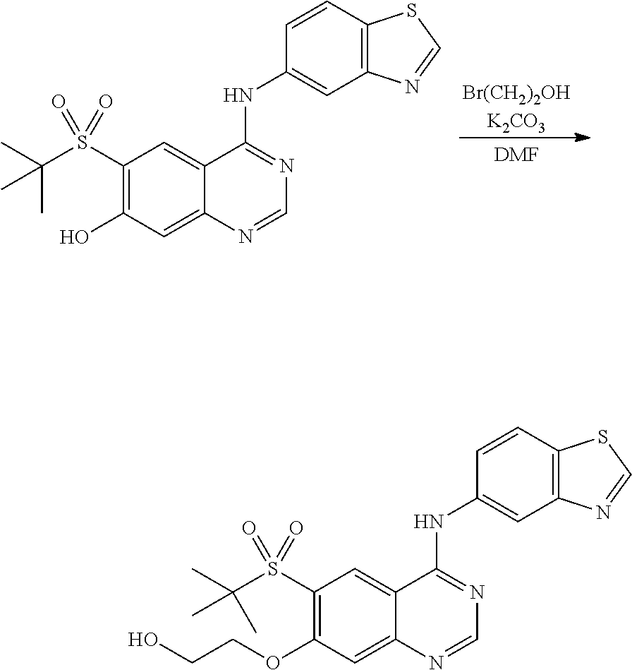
[Br(CH2)2OHK2CO3].C1(S(C(C)(C)C)(=O)=O)=C(O)C=C2C(=C1)C(NC1=CC3=C(C=C1)SC=N3)=NC=N2.[DMF].C1(S(C(C)(C)C)(=O)=O)=C(OCCO)C=C2C(=C1)C(NC1=CC3=C(C=C1)SC=N3)=NC=N2
